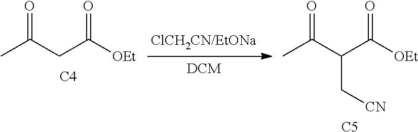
O=C(CC([OEt])=O)C.[C4].O=C(C(C([OEt])=O)C[CN])C.[C5]
